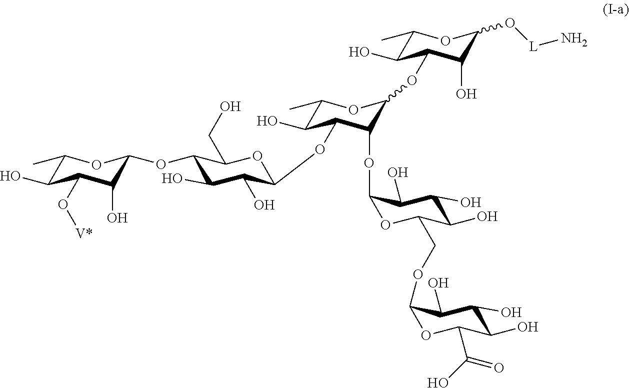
C1(C)C(O)C(O[V*])C(O)C(OC2C(O)C(O)C(OC3C(O)C(C)OC(OC4C(O)C(C)OC(O[L]N)C4O)C3OC3OC(COC4OC(C(=O)O)C(O)C(O)C4O)C(O)C(O)C3O)OC2CO)O1
